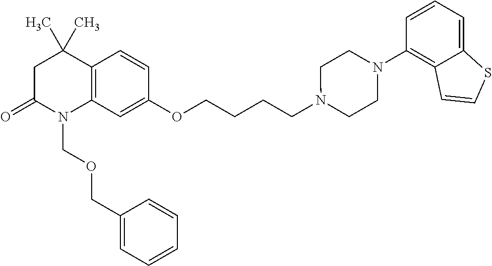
C1C(=O)N(COCC2=CC=CC=C2)C2=C(C1(C)C)C=CC(OCCCCN1CCN(C3=C4C(=CC=C3)SC=C4)CC1)=C2
